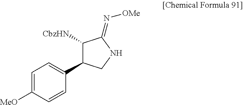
C1=C([MeO])C=CC(C2C([CbzHN])C(=N[OMe])NC2)=C1
